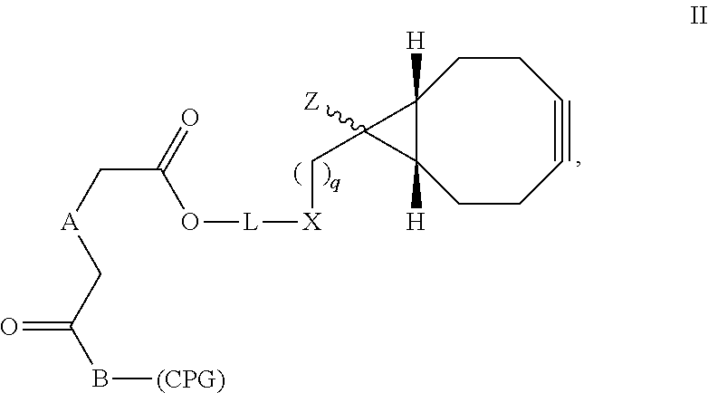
C12([H])C([H])(CCC#CCC1)C2([Z])C[X][L]OC(C[A]CC(B[(CPG)])=O)=O
